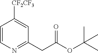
C1=CN=C(CC(OC(C)(C)C)=O)C=C1[CF2CF3]
